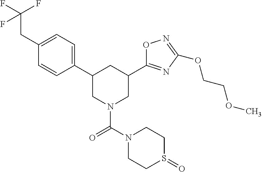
C1(C2CN(C(N3CCS(=O)CC3)=O)CC(C3=NC(OCCOC)=NO3)C2)=CC=C(CC(F)(F)F)C=C1
